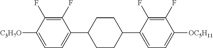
C1(F)=C(F)C([C3H7O])=CC=C1C1CCC(C2=CC=C([OC5H11])C(F)=C2F)CC1
